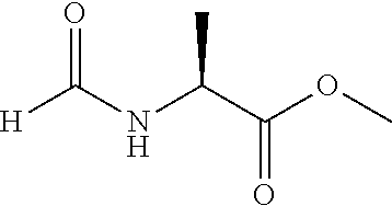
[H]C(NC(C(OC)=O)C)=O
